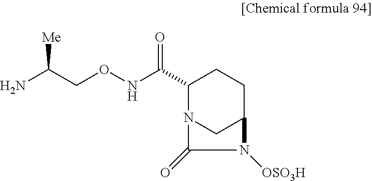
C1(C(NOCC(N)[Me])=O)N2CC(CC1)N([OSO3H])C2=O
